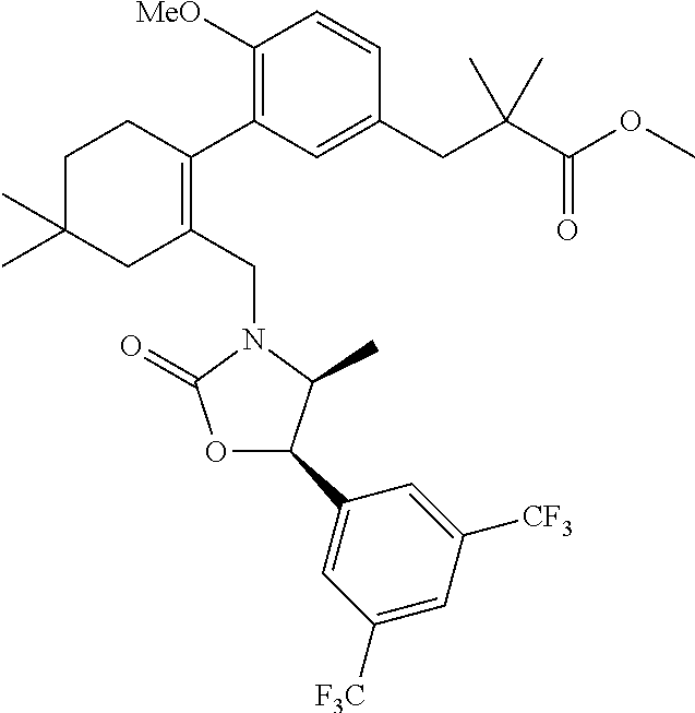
C1([MeO])=C(C2=C(CN3C(=O)OC(C4=CC([F3C])=CC([CF3])=C4)C3C)CC(C)(C)CC2)C=C(CC(C(OC)=O)(C)C)C=C1
